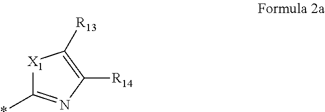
[X1]1C(*)=NC([R14])=C1[R13]
